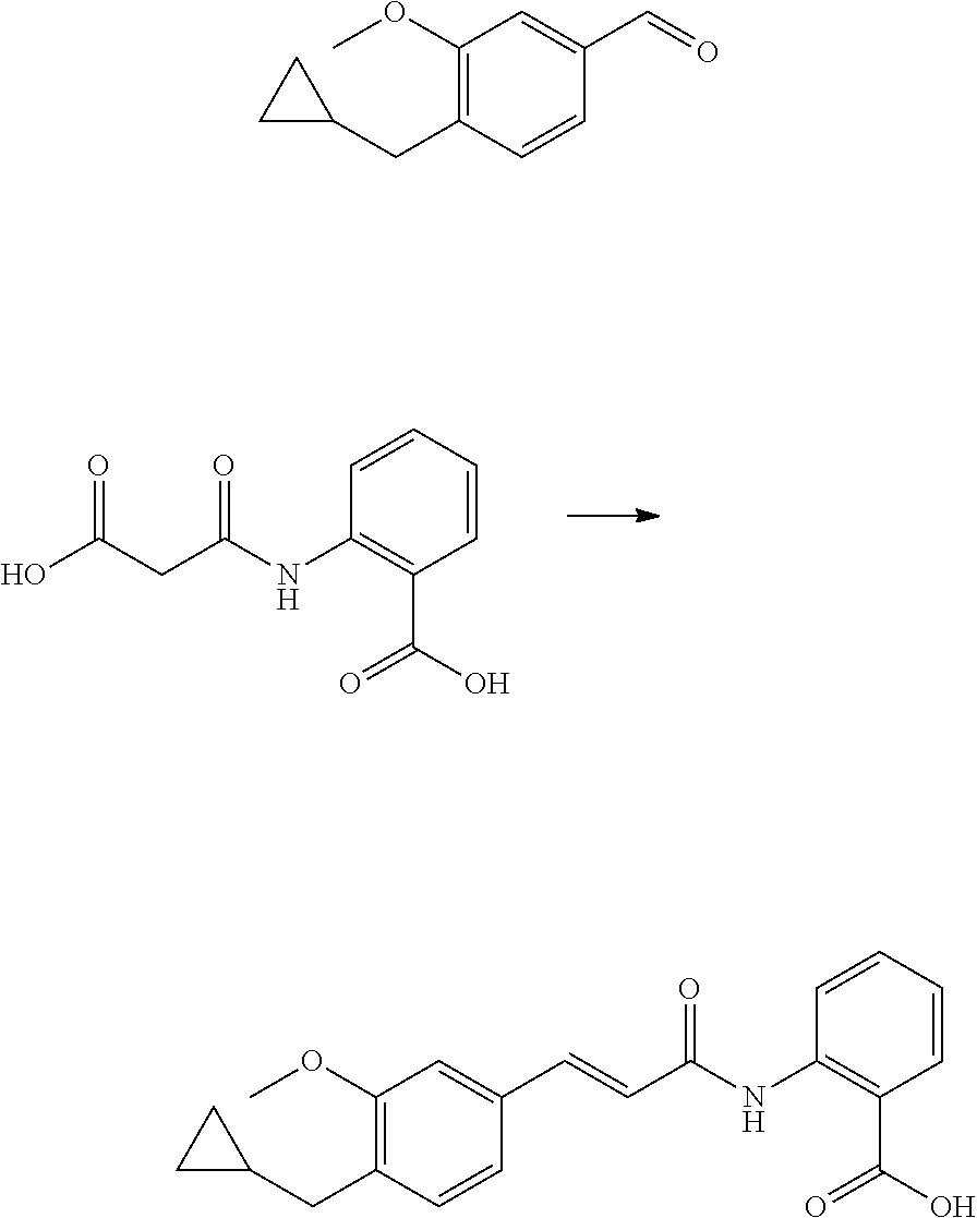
C1(NC(CC(O)=O)=O)=C(C(=O)O)C=CC=C1.C1(OC)=C(CC2CC2)C=CC(C=O)=C1.C1(NC(C=CC2=CC(OC)=C(CC3CC3)C=C2)=O)=C(C(=O)O)C=CC=C1
